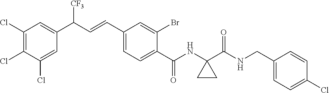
C1(Cl)=C(Cl)C(Cl)=CC(C(C=CC2=CC=C(C(NC3(C(NCC4=CC=C(Cl)C=C4)=O)CC3)=O)C(Br)=C2)[CF3])=C1
